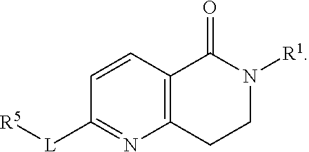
C1([L][R5])=NC2=C(C=C1)C(=O)N([R1])CC2
